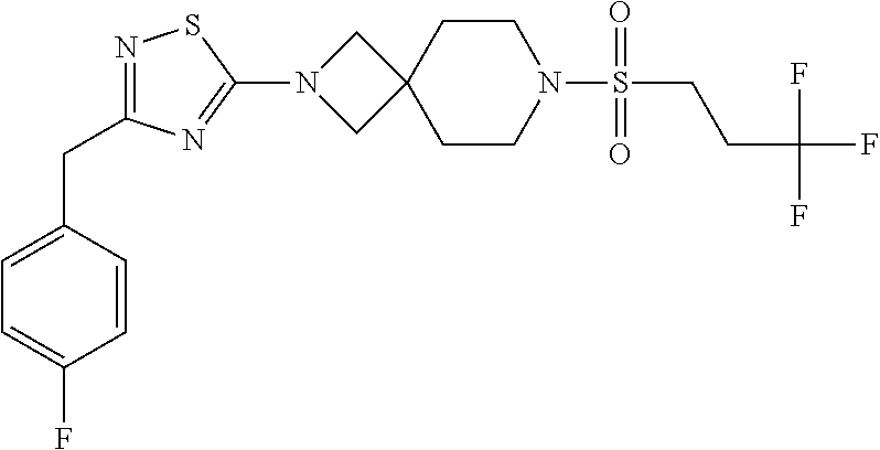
C(S(N1CCC2(CC1)CN(C1=NC(CC3=CC=C(F)C=C3)=NS1)C2)(=O)=O)CC(F)(F)F
